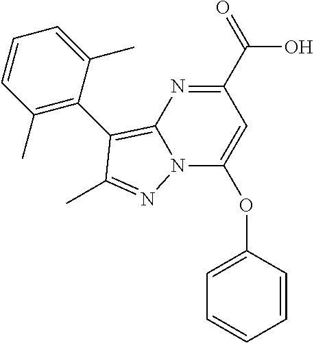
C1=CC(C)=C(C2=C3N(C(OC4=CC=CC=C4)=CC(C(=O)O)=N3)N=C2C)C(C)=C1
